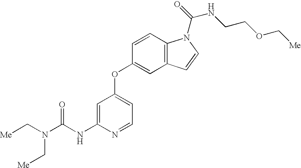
C(NC1=CC(OC2=CC3=C(C=C2)N(C(=O)NCCOC[Me])C=C3)=CC=N1)(N(C[Me])C[Me])=O
